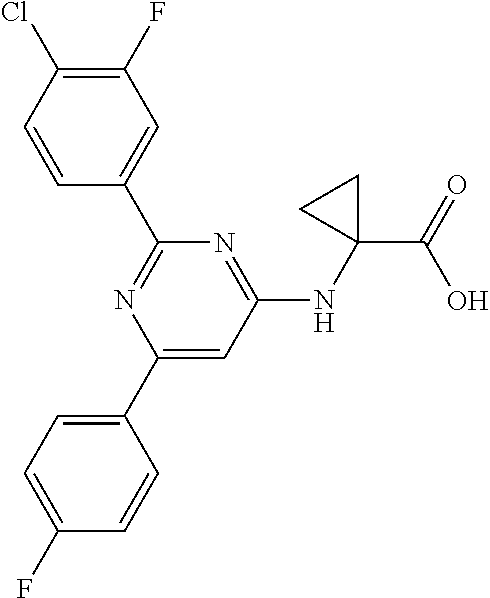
C1(F)=C(Cl)C=CC(C2=NC(C3=CC=C(F)C=C3)=CC(NC3(C(=O)O)CC3)=N2)=C1
